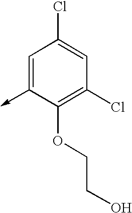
C1=C(->C)C(OCCO)=C(Cl)C=C1Cl
